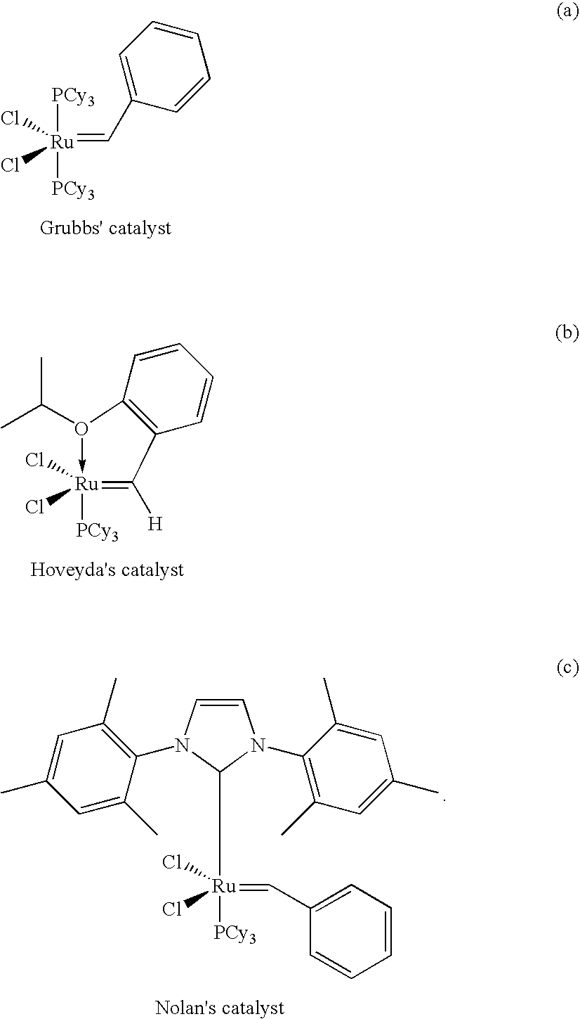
C1=C(C=[Ru]([PCy3])([PCy3])(Cl)Cl)C=CC=C1.C12=C(O(C(C)C)->[Ru]([PCy3])(Cl)(Cl)=C1[H])C=CC=C2.C(=[Ru](C1N(C2=C(C)C=C(C)C=C2C)C=CN1C1=C(C)C=C(C)C=C1C)([PCy3])(Cl)Cl)C1=CC=CC=C1
